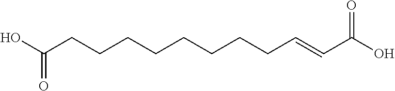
OC(CCCCCCCCC=CC(O)=O)=O
